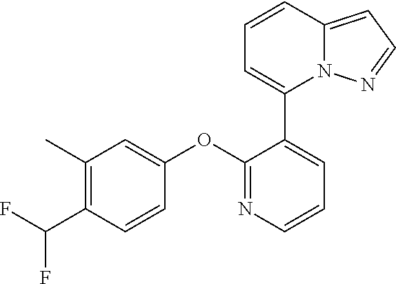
C1(C)=C(C(F)F)C=CC(OC2=NC=CC=C2C2=CC=CC3=CC=NN23)=C1
